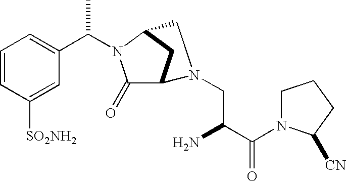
C1=CC([SO2NH2])=CC(C(N2C(=O)C3CC2CN3CC(C(N2CCCC2[CN])=O)N)C)=C1
